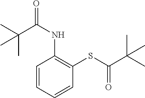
CC(C(NC1=C(SC(C(C)(C)C)=O)C=CC=C1)=O)(C)C
